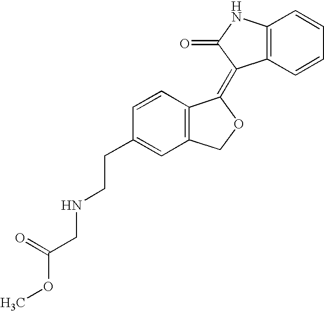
C12=C(C=CC=C1)C(=C1C3=C(CO1)C=C(CCNCC(OC)=O)C=C3)C(=O)N2
